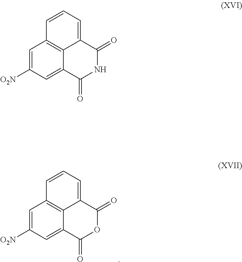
C1=C([O2N])C=C2C3=C1C=CC=C3C(=O)OC2=O.C1=C([O2N])C=C2C3=C1C=CC=C3C(=O)NC2=O
